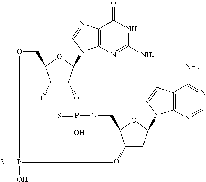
S=PO.C12=C(N=C(N)NC1=O)N(C1C(OP(=S)(O)OCC3C(O)CC(N4C5=C(C(N)=NC=N5)C=C4)O3)C(F)C(CO)O1)C=N2
